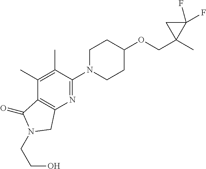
C(OC1CCN(C2=NC3=C(C(C)=C2C)C(=O)N(CCO)C3)CC1)C1(C)CC1(F)F
